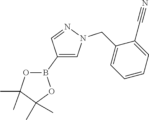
C1(B2OC(C)(C)C(C)(C)O2)=CN(CC2=CC=CC=C2C#N)N=C1
